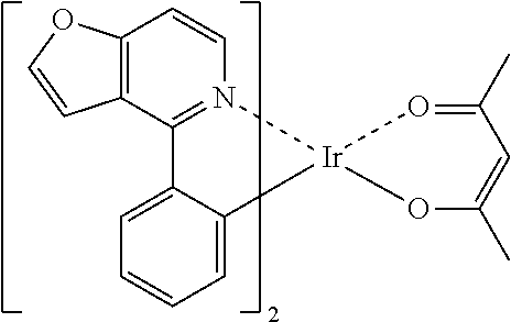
C12=C(C3=N(C=C1)[Ir]1(C4=CC=CC=C34)O=C(C)C=C(C)O1)C=CO2
